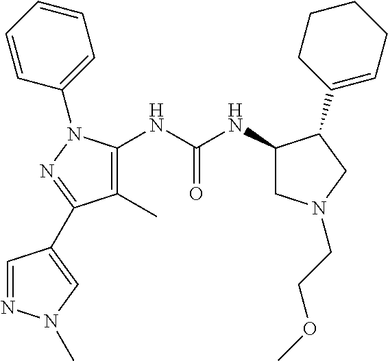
C1(C)=C(NC(NC2CN(CCOC)CC2C2=CCCCC2)=O)N(C2=CC=CC=C2)N=C1C1=CN(C)N=C1
